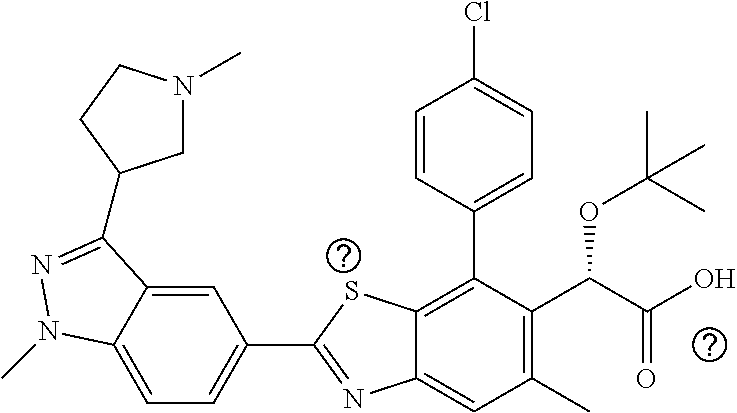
C1=C2C(=CC(C3=NC4=CC(C)=C(C(C(O)=O)OC(C)(C)C)C(C5=CC=C(Cl)C=C5)=C4S3)=C1)C(C1CN(C)CC1)=NN2C
